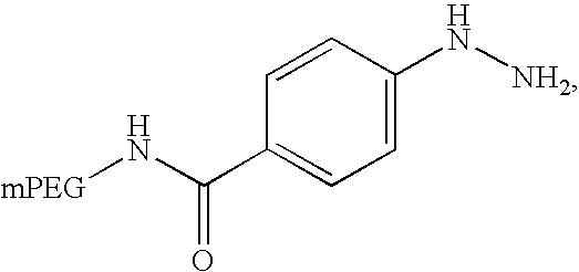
C1=CC(N[NH2])=CC=C1C(=O)N[mPEG]
